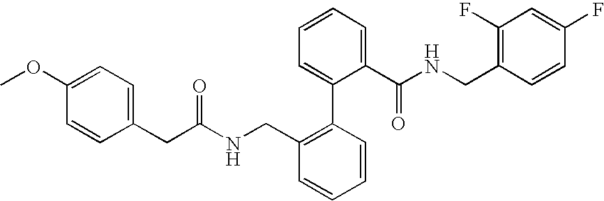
COC1=CC=C(CC(NCC2=C(C3=CC=CC=C3C(NCC3=C(F)C=C(F)C=C3)=O)C=CC=C2)=O)C=C1
